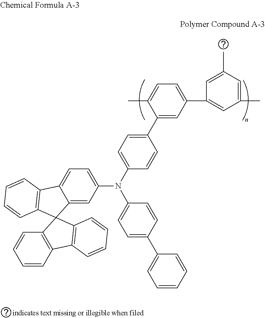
C1(C2=CC(C3=CC(C)=CC(C)=C3)=CC=C2C)=CC=C(N(C2=CC=C(C3=CC=CC=C3)C=C2)C2=CC=C3C(=C2)C2(C4=C3C=CC=C4)C3=C(C=CC=C3)C3=C2C=CC=C3)C=C1
